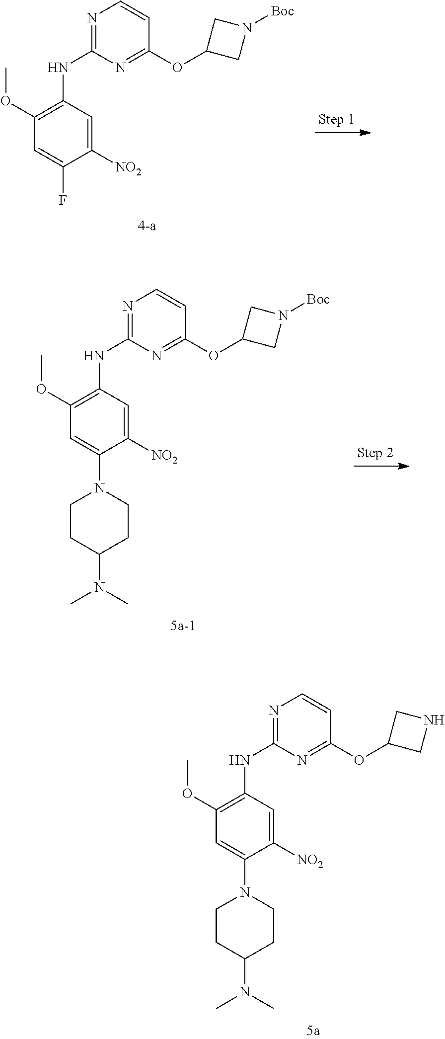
N1=C(NC2=C(OC)C=C(F)C([NO2])=C2)N=C(OC2CN([Boc])C2)C=C1.N1=C(NC2=C(OC)C=C(N3CCC(N(C)C)CC3)C([NO2])=C2)N=C(OC2CN([Boc])C2)C=C1.N1=C(NC2=C(OC)C=C(N3CCC(N(C)C)CC3)C([NO2])=C2)N=C(OC2CNC2)C=C1
